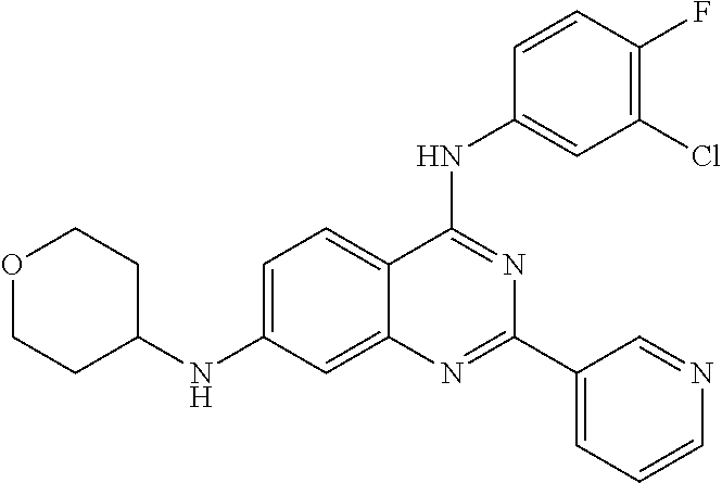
C1=C(NC2CCOCC2)C=C2C(=C1)C(NC1=CC(Cl)=C(F)C=C1)=NC(C1=CC=CN=C1)=N2
